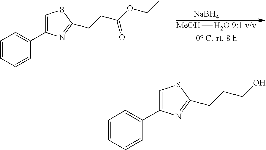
[NaBH4].[MeOH][H2O 9:1 v/v].C1=CC=CC(C2=CSC(CCC(OCC)=O)=N2)=C1.C1=CC=CC(C2=CSC(CCCO)=N2)=C1
